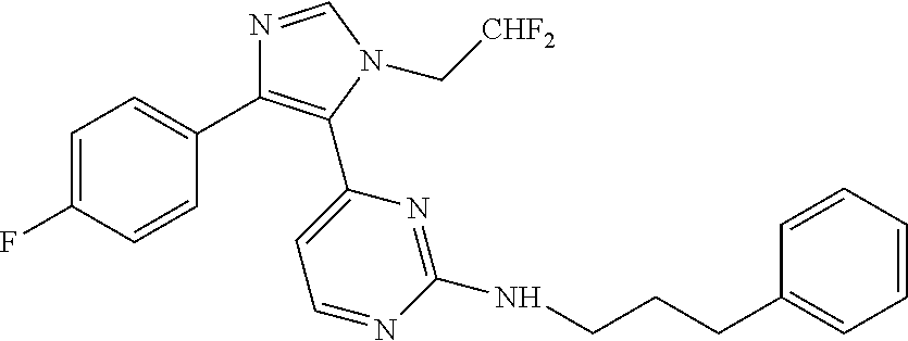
C1=C(F)C=CC(C2=C(C3=CC=NC(NCCCC4=CC=CC=C4)=N3)N(C[CHF2])C=N2)=C1
